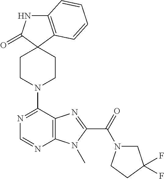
C12=C(C=CC=C1)C1(C(=O)N2)CCN(C2=NC=NC3=C2N=C(C(=O)N2CC(F)(F)CC2)N3C)CC1
